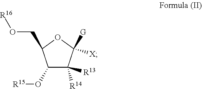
C1(O[R15])C([R13])([R14])C([X])([G])OC1CO[R16]
